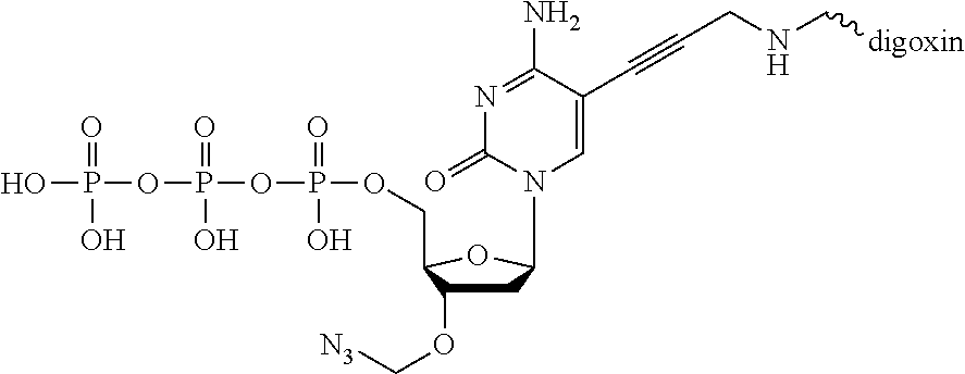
C1C(OC[N3])C(COP(=O)(O)OP(=O)(O)OP(O)(=O)O)OC1N1C=C(C#CCNC[digoxin])C(N)=NC1=O
